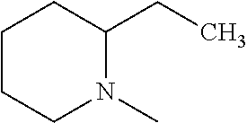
C1CCN(C)C(CC)C1
